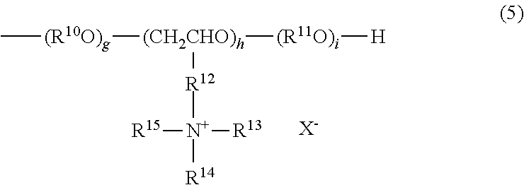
C[(R10O)g][(CH2CHO)h]([(R11O)i][H])[R12][N+]([R14])([R13])[R15].[X-]
